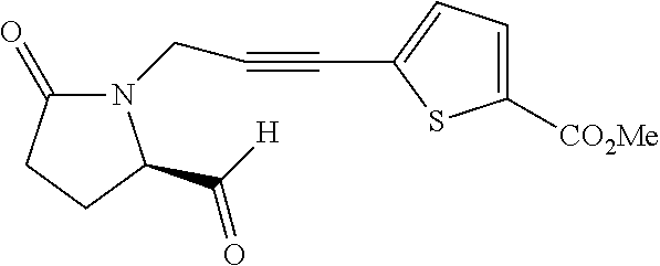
N1(CC#CC2=CC=C([CO2Me])S2)C(=O)CCC1C(=O)[H]
